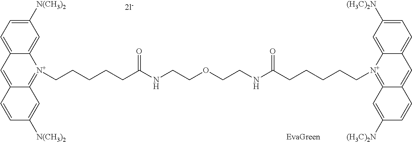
C1([N(CH3)2])=CC=C2C(=C1)[N+](CCCCCC(NCCOCCNC(CCCCC[N+]1=C3C(=CC4=CC=C([(H3C)2N])C=C14)C=CC([(H3C)2N])=C3)=O)=O)=C1C(=C2)C=CC([N(CH3)2])=C1
